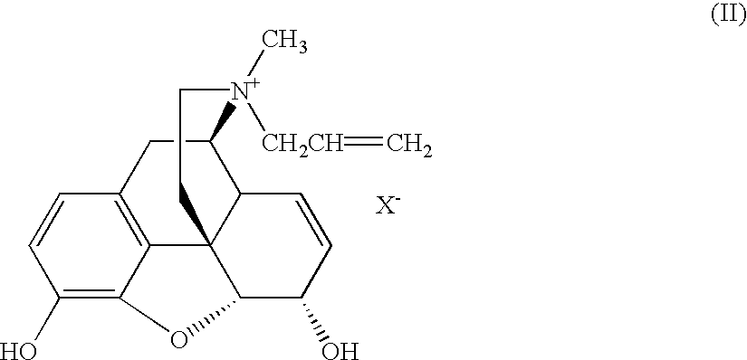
C12=C3C(=C(O)C=C1)OC1C34C(C(C2)[N+]([CH2CH]=C)(C)CC4)C=CC1O.[X-]
